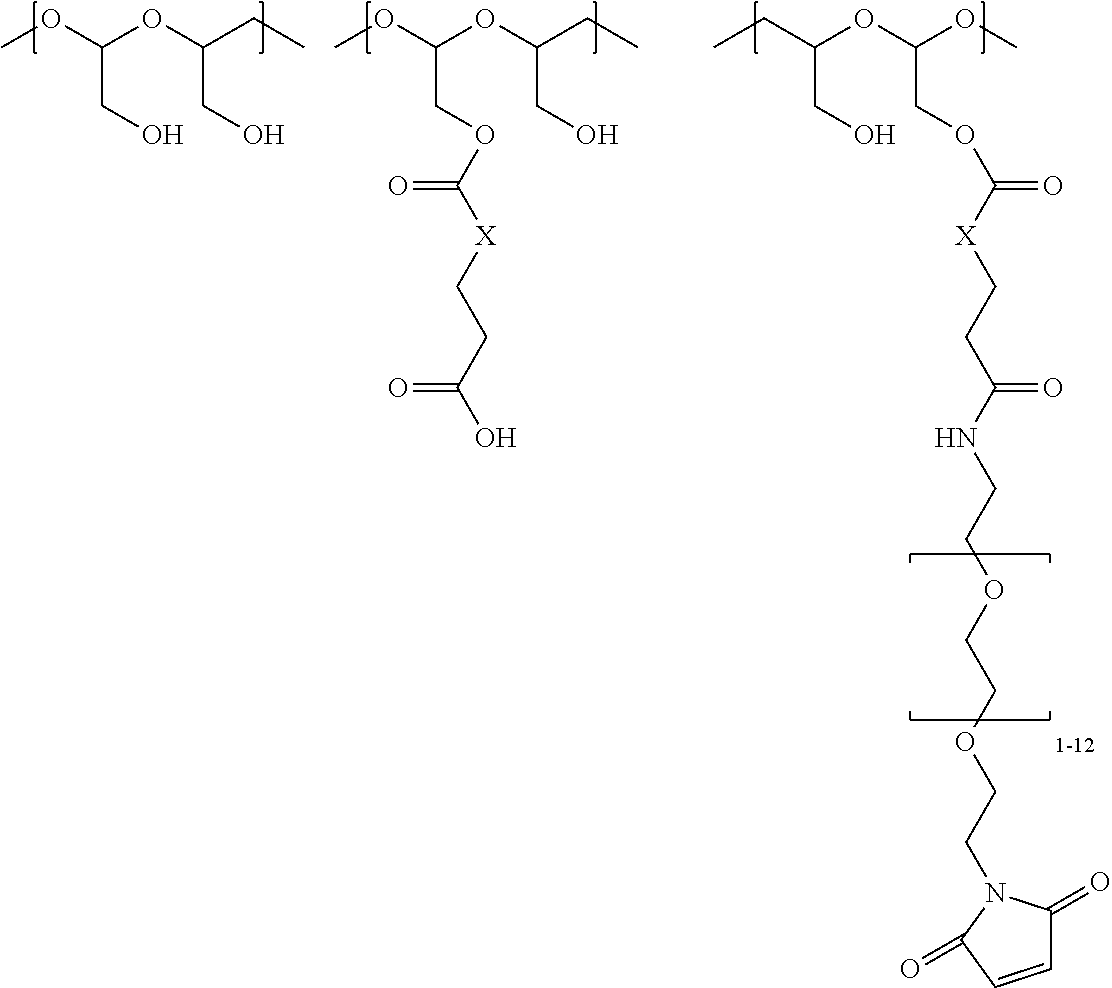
COC(OC(CC)CO)COC([X]CCC(O)=O)=O.COC(OC(CC)CO)CO.CCC(OC(OC)COC(=O)[X]CCC(NCCOCCOCCN1C(=O)C=CC1=O)=O)CO
